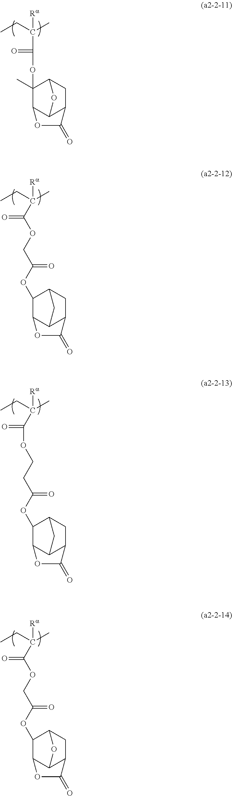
CCC(C)([Ra])C(OC1(C)C2C3C(CC1O3)C(=O)O2)=O.CCC(C)([Ra])C(OCC(OC1C2C3C(CC1C3)C(=O)O2)=O)=O.CCC(C)([Ra])C(OCC(OC1C2C3C(CC1O3)C(=O)O2)=O)=O.CCC(C)([Ra])C(=O)OCCC(OC1C2C3C(CC1C3)C(=O)O2)=O
